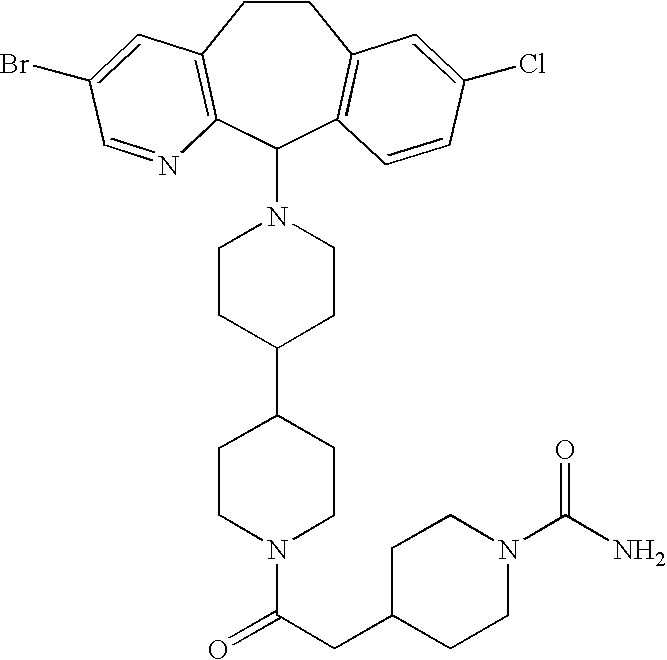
C1CC2=C(C(N3CCC(C4CCN(C(CC5CCN(C(N)=O)CC5)=O)CC4)CC3)C3=C1C=C(Cl)C=C3)N=CC(Br)=C2
